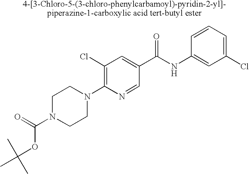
C1N(C(=O)OC(C)(C)C)CCN(C2=C(Cl)C=C(C(NC3=CC(Cl)=CC=C3)=O)C=N2)C1
